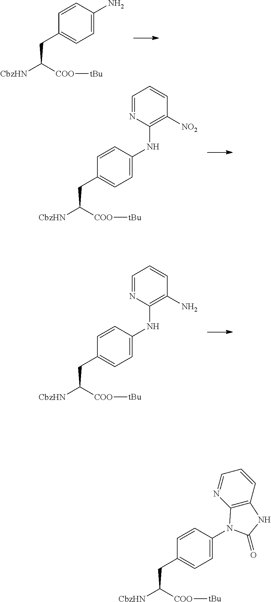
C(C([COO][tBu])[CbzHN])C1=CC=C(NC2=C([NO2])C=CC=N2)C=C1.C(C([COO][tBu])[CbzHN])C1=CC=C(N)C=C1.C(C([COO][tBu])[CbzHN])C1=CC=C(NC2=C(N)C=CC=N2)C=C1.C(C([COO][tBu])[CbzHN])C1=CC=C(N2C3=C(C=CC=N3)NC2=O)C=C1
